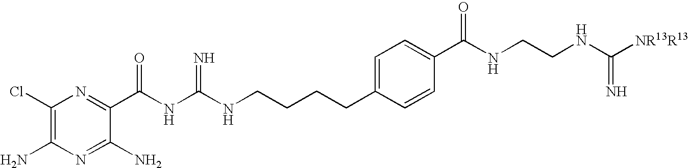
C1(Cl)=C(N)N=C(N)C(C(NC(NCCCCC2=CC=C(C(NCCNC([NR13R13])=N)=O)C=C2)=N)=O)=N1
